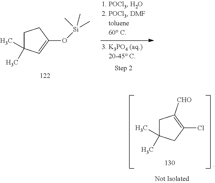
C1C(C)(C)CC(Cl)=C1[CHO].C1C(C)(C)C=C(O[Si](C)(C)C)C1
